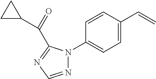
C1=C(C=C)C=CC(N2N=CN=C2C(=O)C2CC2)=C1
